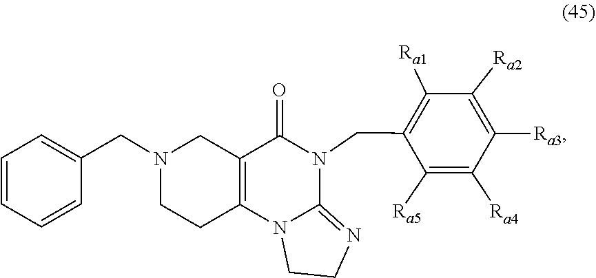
C1CN2C(=N1)N(CC1=C([Ra1])C([Ra2])=C([Ra3])C([Ra4])=C1[Ra5])C(=O)C1=C2CCN(CC2=CC=CC=C2)C1
